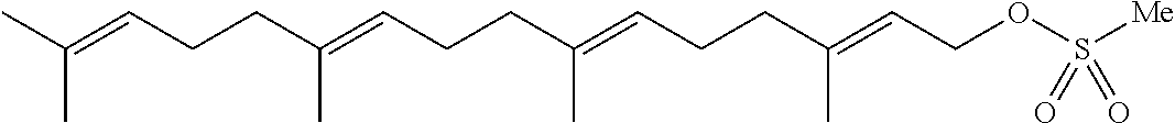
CC(=CCCC(=CCCC(=CCCC(C)=CCOS([Me])(=O)=O)C)C)C
